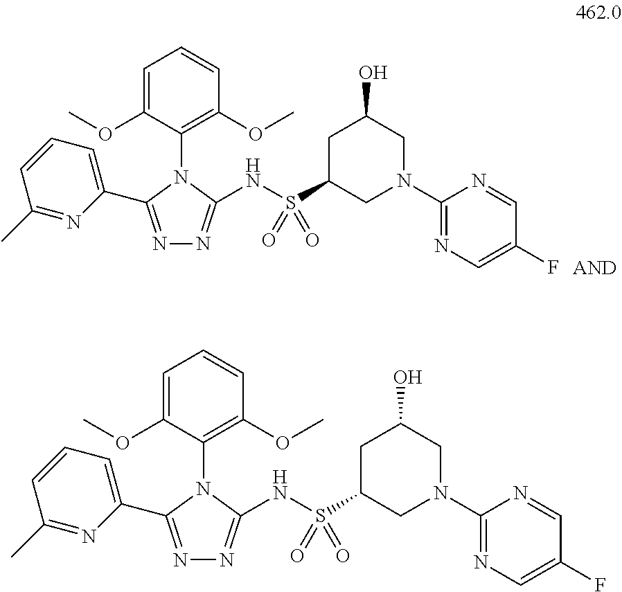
N1=C(C2=CC=CC(C)=N2)N(C2=C(OC)C=CC=C2OC)C(NS(C2CN(C3=NC=C(F)C=N3)CC(O)C2)(=O)=O)=N1.N1=C(C2=CC=CC(C)=N2)N(C2=C(OC)C=CC=C2OC)C(NS(C2CN(C3=NC=C(F)C=N3)CC(O)C2)(=O)=O)=N1
